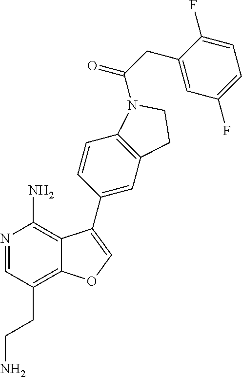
C12=C(C=CC(C3=COC4=C(CCN)C=NC(N)=C43)=C1)N(C(CC1=CC(F)=CC=C1F)=O)CC2
